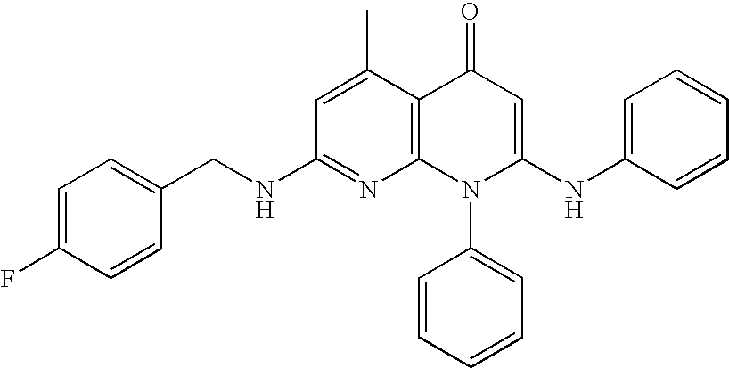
C1(NCC2=CC=C(F)C=C2)=NC2=C(C(C)=C1)C(=O)C=C(NC1=CC=CC=C1)N2C1=CC=CC=C1
